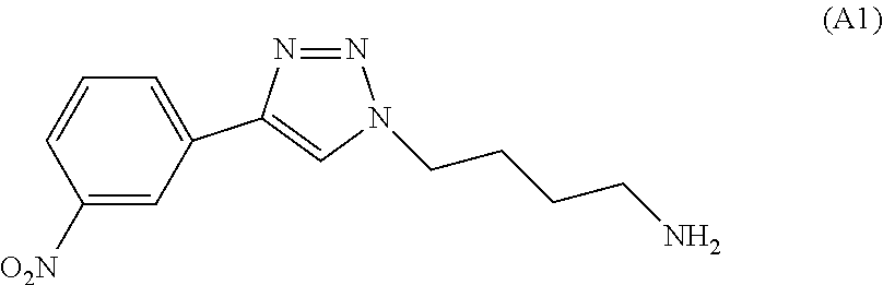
N1=NN(CCCCN)C=C1C1=CC=CC([O2N])=C1
